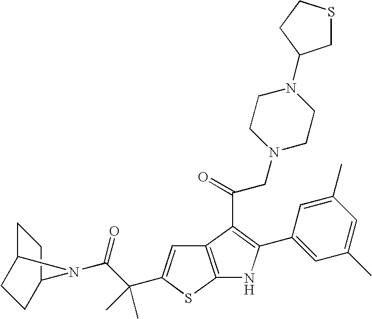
C1C2CCC(C1)N2C(C(C)(C)C1=CC2=C(S1)NC(C1=CC(C)=CC(C)=C1)=C2C(CN1CCN(C2CSCC2)CC1)=O)=O
